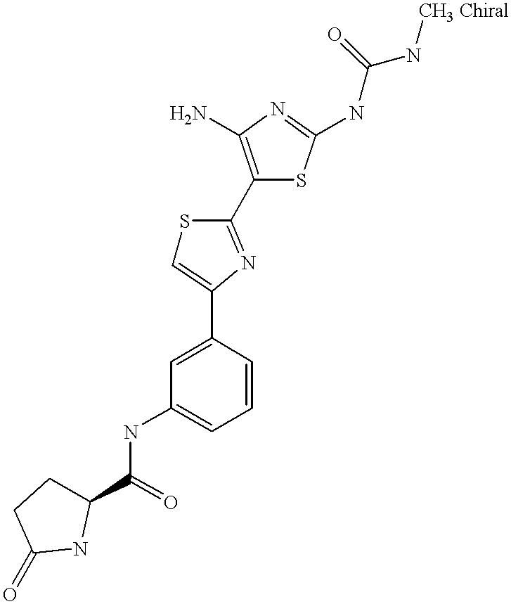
C1(C(=O)NC2=CC=CC(C3=CSC(C4=C(N)N=C(NC(N[CH3 Chiral])=O)S4)=N3)=C2)CCC(=O)N1
